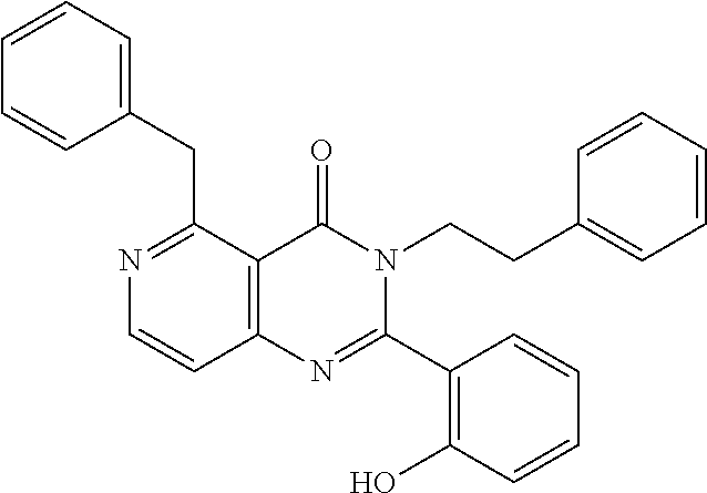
N1=C(CC2=CC=CC=C2)C2=C(C=C1)N=C(C1=C(O)C=CC=C1)N(CCC1=CC=CC=C1)C2=O
